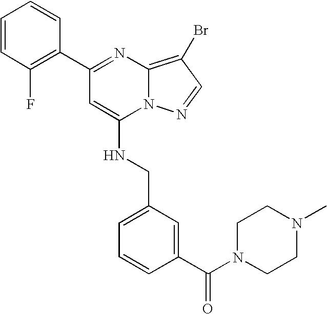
C1(C2=NC3=C(Br)C=NN3C(NCC3=CC=CC(C(N4CCN(C)CC4)=O)=C3)=C2)=C(F)C=CC=C1
